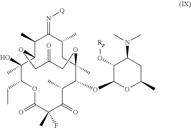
C1(C)C2C(O)(C)C(CC)OC(=O)C(C)(F)C(=O)C(C)C(OC3OC(C)CC(N(C)C)C3O[Rp])C(C)(CC(C)C1=N[Q])OCC(=O)CO2
